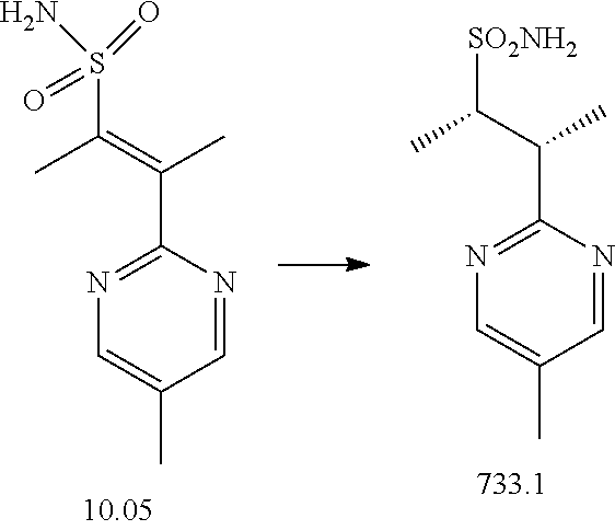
C1=NC(C(=C(S(N)(=O)=O)C)C)=NC=C1C.C1=NC(C(C([SO2NH2])C)C)=NC=C1C
